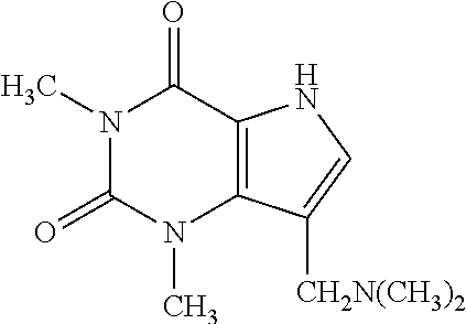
N1(C)C(=O)N(C)C2=C(C1=O)NC=C2[CH2N(CH3)2]
